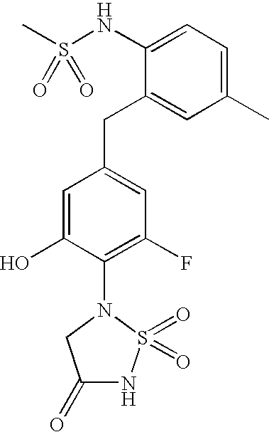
C1(C)=CC=C(NS(C)(=O)=O)C(CC2=CC(F)=C(N3CC(=O)NS3(=O)=O)C(O)=C2)=C1
